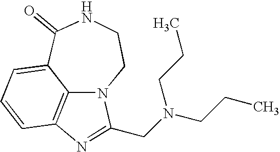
C1(=O)C2=CC=CC3=C2N(CCN1)C(CN(CCC)CCC)=N3
